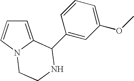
C1=C2N(C=C1)CCNC2C1=CC(OC)=CC=C1
